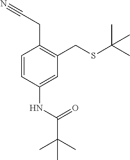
C1=CC(NC(C(C)(C)C)=O)=CC(CSC(C)(C)C)=C1CC#N
